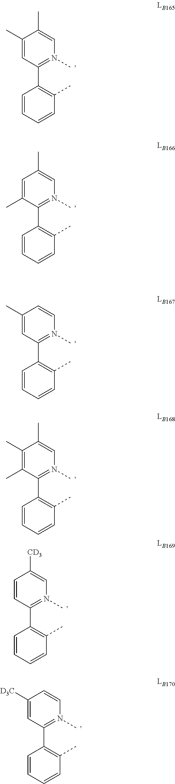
C1=CC=CC(C)=C1C1=N(C)C=C(C)C(C)=C1.C1=CC=CC(C)=C1C1=N(C)C=C(C)C=C1C.C1=CC=CC(C)=C1C1=N(C)C=CC(C)=C1.C1=CC=CC(C)=C1C1=N(C)C=C(C)C(C)=C1C.C1=CC=CC(C)=C1C1=N(C)C=C([CD3])C=C1.C1=CC=CC(C)=C1C1=N(C)C=CC([D3C])=C1
